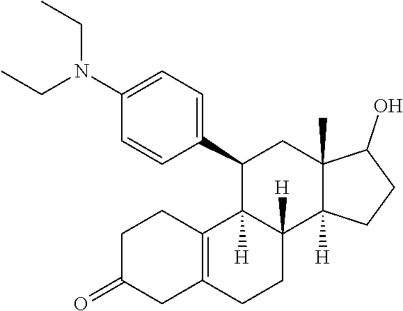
C1C(=O)CC2=C(C1)C1([H])C([H])(CC2)C2([H])C(C)(CC1C1=CC=C(N(CC)CC)C=C1)C(O)CC2
